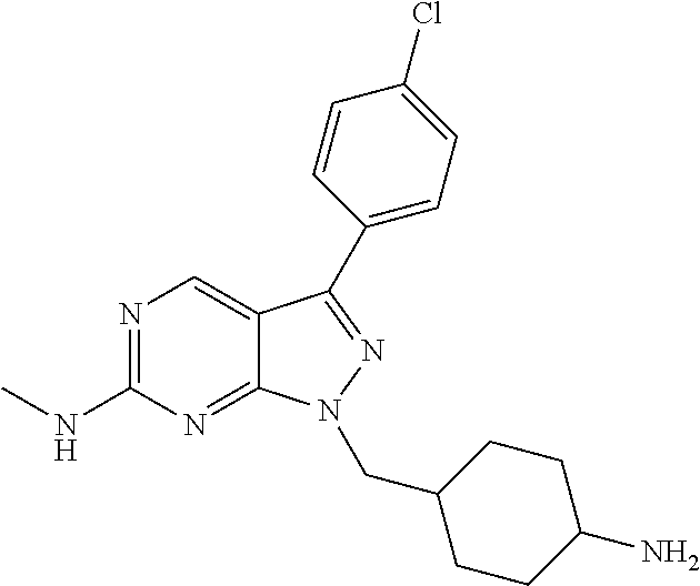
N1=C(NC)N=C2C(=C1)C(C1=CC=C(Cl)C=C1)=NN2CC1CCC(N)CC1
